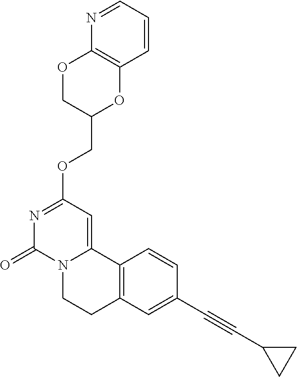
C1=CC=NC2=C1OC(COC1=NC(=O)N3C(=C1)C1=C(CC3)C=C(C#CC3CC3)C=C1)CO2
